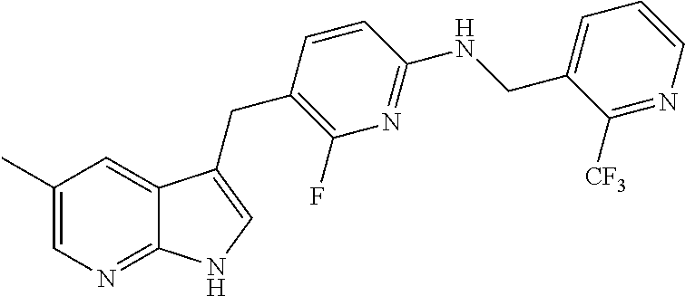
C1(C)=CN=C2C(=C1)C(CC1=C(F)N=C(NCC3=CC=CN=C3[CF3])C=C1)=CN2
